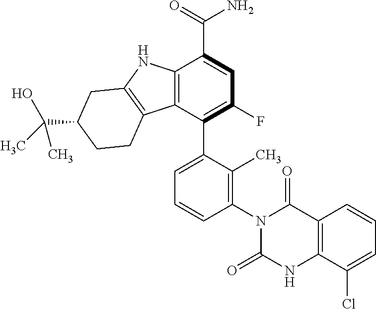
C12=C(C(C3=CC=CC(N4C(=O)NC5=C(C4=O)C=CC=C5Cl)=C3C)=C(F)C=C1C(=O)N)C1=C(N2)CC(C(C)(O)C)CC1
